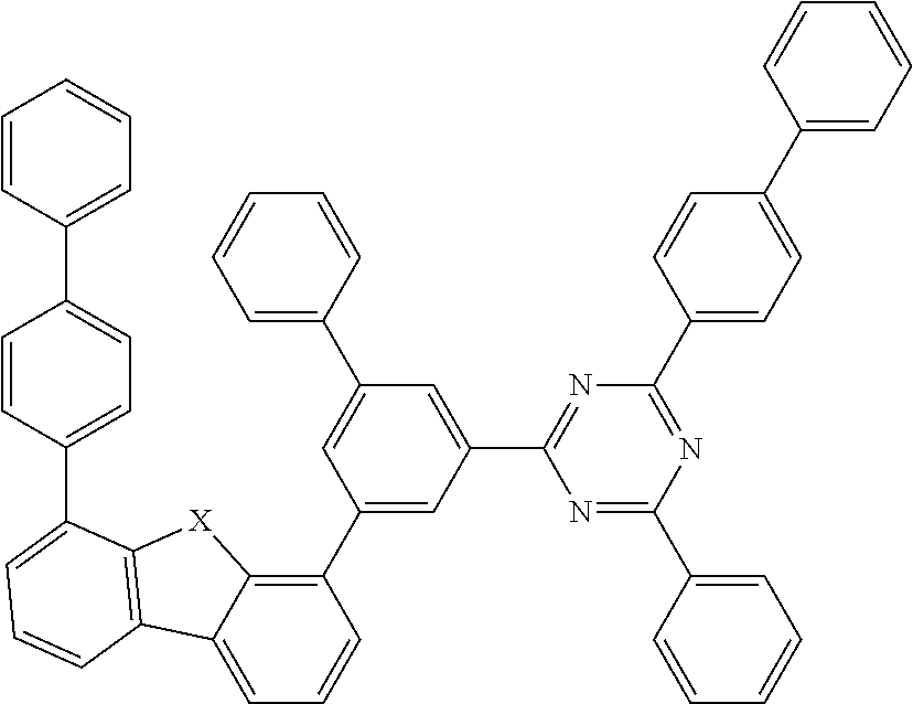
C1(C2=CC(C3=NC(C4=CC=C(C5=CC=CC=C5)C=C4)=NC(C4=CC=CC=C4)=N3)=CC(C3=CC=CC=C3)=C2)=C2C(=CC=C1)C1=C([X]2)C(C2=CC=C(C3=CC=CC=C3)C=C2)=CC=C1
